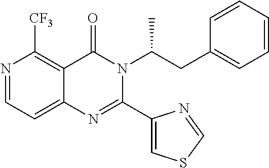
N1=CC=C2C(=C1[CF3])C(=O)N(C(CC1=CC=CC=C1)C)C(C1=CSC=N1)=N2
